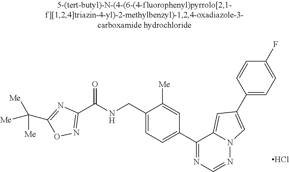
C1(C(NCC2=CC=C(C3=NC=NN4C3=CC(C3=CC=C(F)C=C3)=C4)C=C2[Me])=O)=NOC(C([Me])([Me])[Me])=N1.Cl
